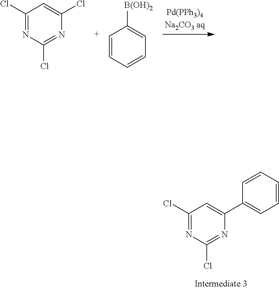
C1(Cl)=NC(Cl)=NC(Cl)=C1.C1=CC=CC=C1[B(OH)2].C1(Cl)=NC(Cl)=NC(C2=CC=CC=C2)=C1
